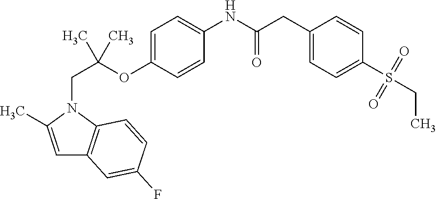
C1=C(F)C=CC2=C1C=C(C)N2CC(OC1=CC=C(NC(CC2=CC=C(S(=O)(=O)CC)C=C2)=O)C=C1)(C)C
